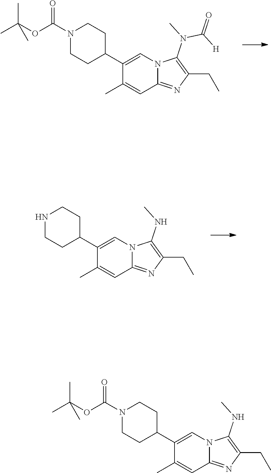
C1(C)=CC2=NC(CC)=C(N(C(=O)[H])C)N2C=C1C1CCN(C(=O)OC(C)(C)C)CC1.C1(C)=CC2=NC(CC)=C(NC)N2C=C1C1CCNCC1.C1(C)=CC2=NC(CC)=C(NC)N2C=C1C1CCN(C(=O)OC(C)(C)C)CC1
